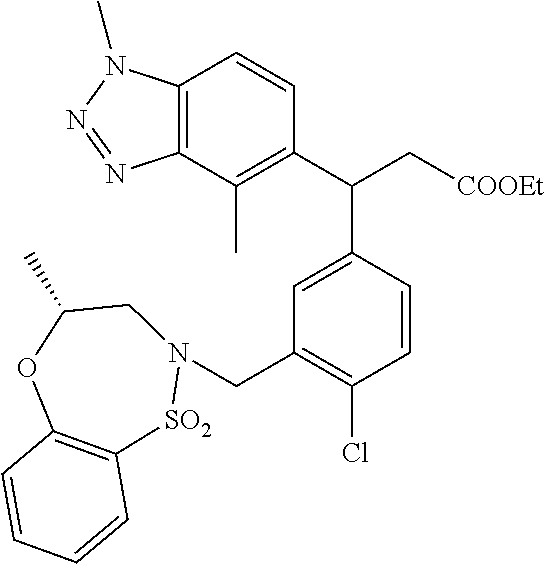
C12=C(C(C)=C(C(C[COOEt])C3=CC(CN4[SO2]C5=C(C=CC=C5)OC(C)C4)=C(Cl)C=C3)C=C1)N=NN2C
